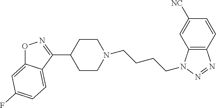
O1C2=CC(F)=CC=C2C(C2CCN(CCCCN3C4=C(N=N3)C=CC([NC])=C4)CC2)=N1
